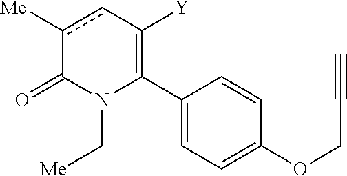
C1(C2=C([Y])cc([Me])C(=O)N2C[Me])=CC=C(OCC#C)C=C1
